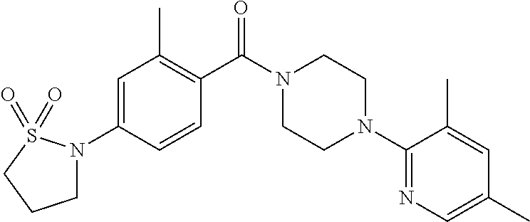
C1=C(N2CCCS2(=O)=O)C=CC(C(N2CCN(C3=NC=C(C)C=C3C)CC2)=O)=C1C
